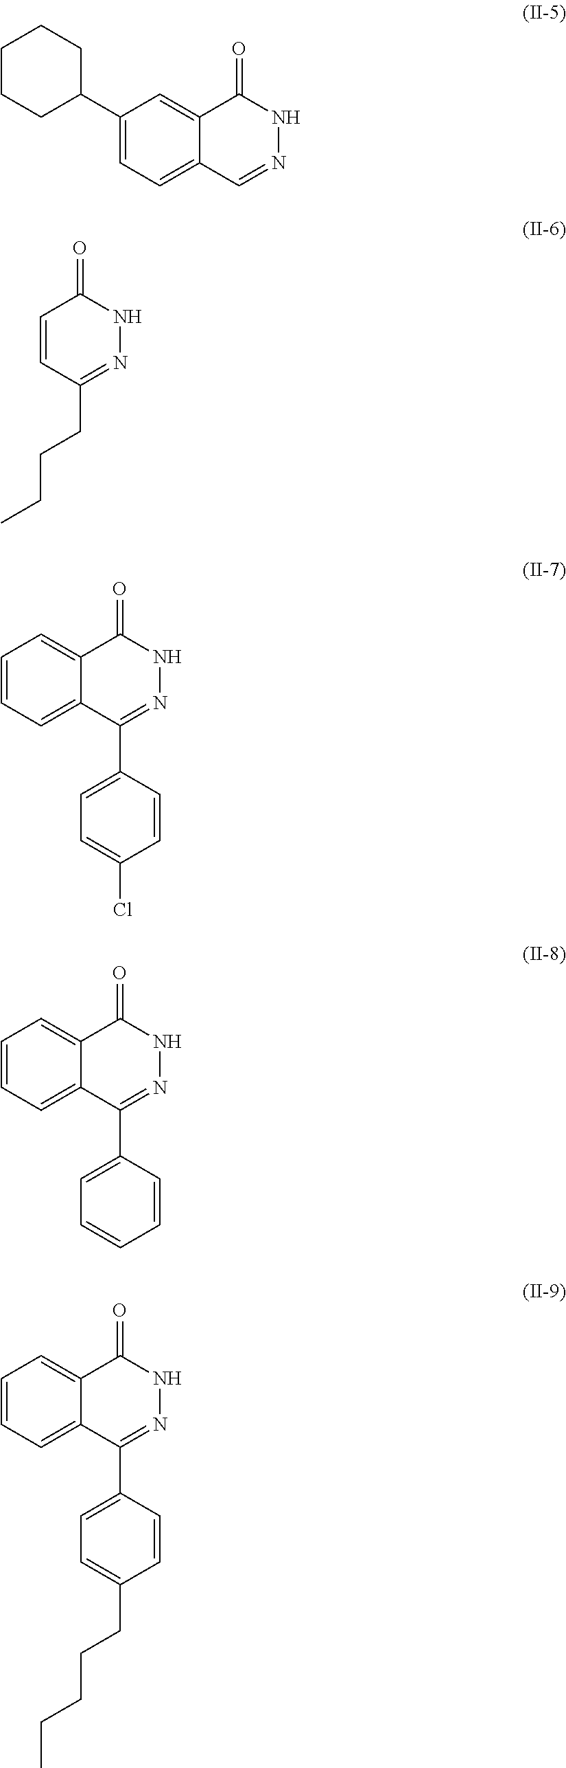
C1=C(C2CCCCC2)C=C2C(=C1)C=NNC2=O.C1=CC(=O)NN=C1CCCC.C1=CC=C2C(=C1)C(C1=CC=C(Cl)C=C1)=NNC2=O.C1=CC=C2C(=C1)C(C1=CC=CC=C1)=NNC2=O.C1=CC=C2C(=C1)C(C1=CC=C(CCCCC)C=C1)=NNC2=O
